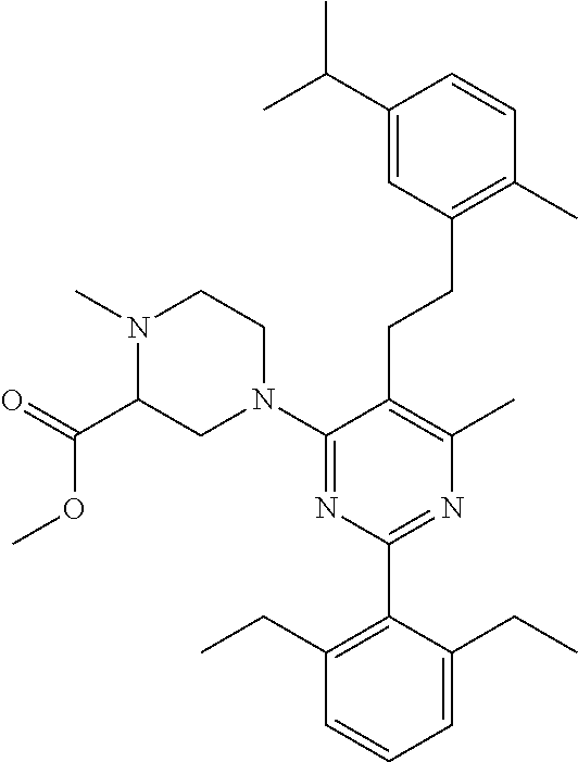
C1(C(C)C)=CC(CCC2=C(C)N=C(C3=C(CC)C=CC=C3CC)N=C2N2CCN(C)C(C(=O)OC)C2)=C(C)C=C1
